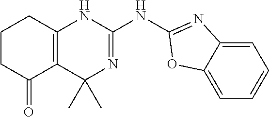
C1CC(=O)C2=C(C1)NC(NC1=NC3=CC=CC=C3O1)=NC2(C)C
